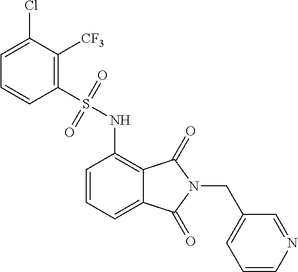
C1=CC=C2C(=C1NS(C1=C([CF3])C(Cl)=CC=C1)(=O)=O)C(=O)N(CC1=CC=CN=C1)C2=O
